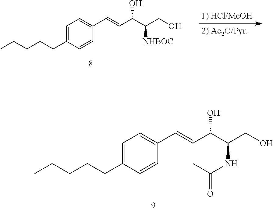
C1=C(CCCCC)C=CC(C=CC(C(CO)[NHBOC])O)=C1.C1=C(CCCCC)C=CC(C=CC(C(CO)NC(=O)C)O)=C1
